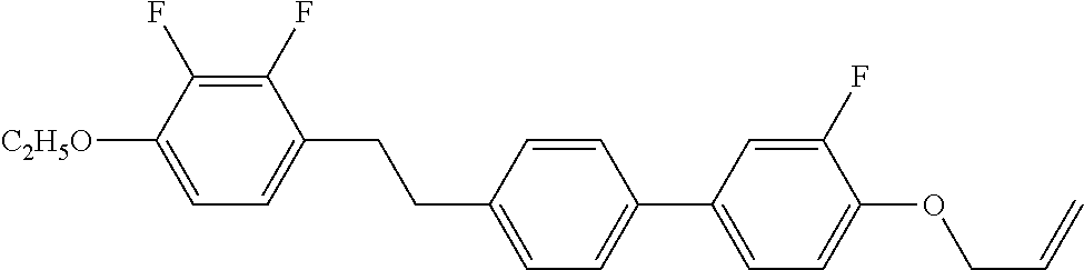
C1(F)=C(F)C([C2H5O])=CC=C1CCC1=CC=C(C2=CC=C(OCC=C)C(F)=C2)C=C1
